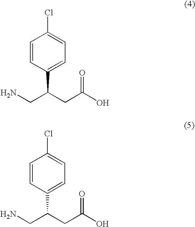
C1=CC(C(CC(O)=O)CN)=CC=C1Cl.C1=CC(C(CC(O)=O)CN)=CC=C1Cl
